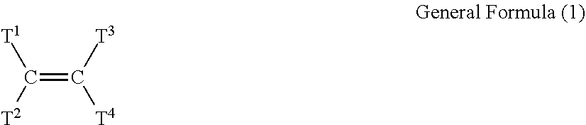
C(=C([T3])[T4])([T2])[T1]
